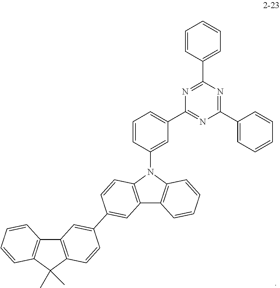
C12=C(C(C)(C)C3=C1C=CC=C3)C=CC(C1=CC3=C(C=C1)N(C1=CC(C4=NC(C5=CC=CC=C5)=NC(C5=CC=CC=C5)=N4)=CC=C1)C1=C3C=CC=C1)=C2
